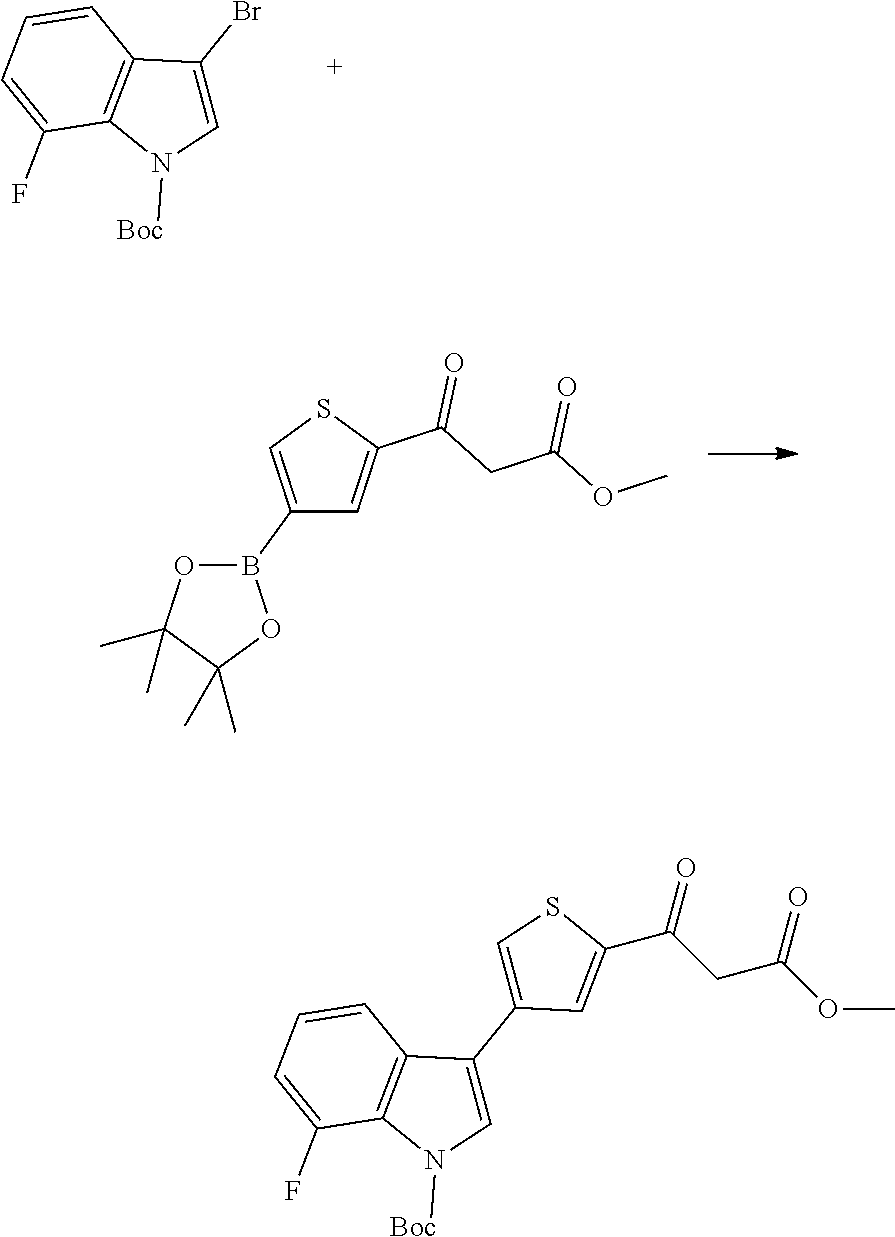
BrC1=CN([Boc])C2=C1C=CC=C2F.C1(B2OC(C)(C)C(C)(C)O2)=CSC(C(CC(OC)=O)=O)=C1.O=C(C1=CC(C2=CN([Boc])C3=C2C=CC=C3F)=CS1)CC(OC)=O
